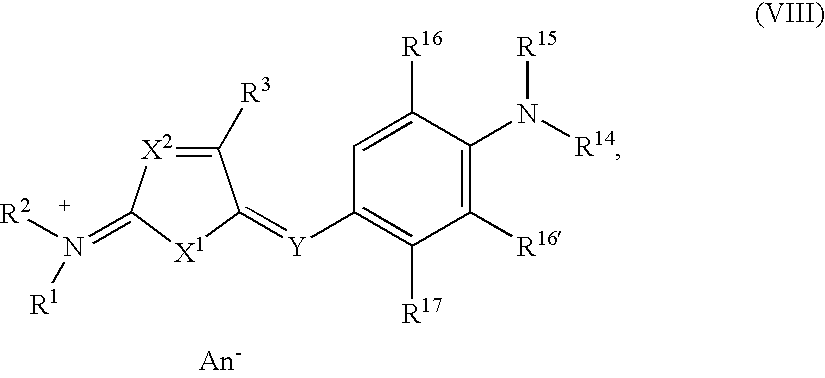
C1([R3])=[X2]C(=[N+]([R1])[R2])[X1]C1=[Y]C1=C([R17])C([R16])=C(N([R15])[R14])C([R16])=C1
